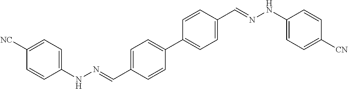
C1(NN=CC2=CC=C(C3=CC=C(C=NNC4=CC=C([CN])C=C4)C=C3)C=C2)=CC=C([NC])C=C1
